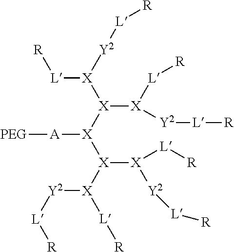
[PEG][A][X]([X]([X]([Y2][L][R])[L][R])[X]([Y2][L][R])[L][R])[X]([X]([L][R])[Y2][L][R])[X]([Y2][L][R])[L][R]
